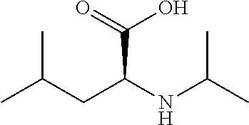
CC(CC(NC(C)C)C(O)=O)C
